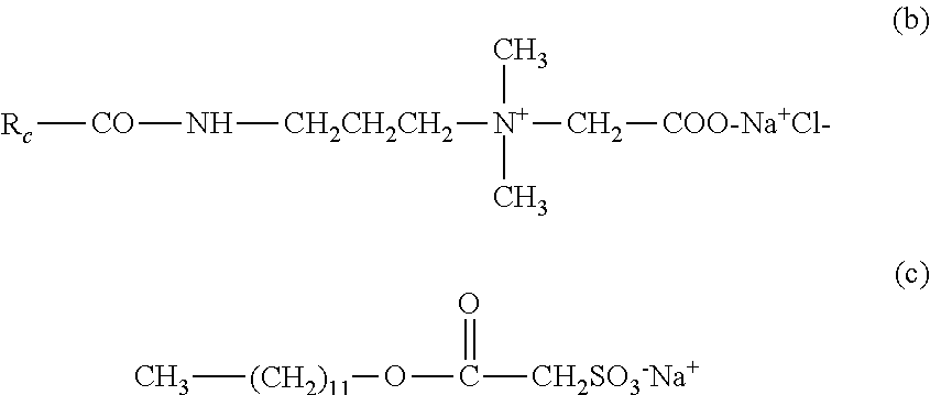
[Rc][CO]N[CH2CH2CH2][N+](C[COO-Na+Cl-])(C)C.C[(CH2)11]OC([CH2SO3-Na+])=O
